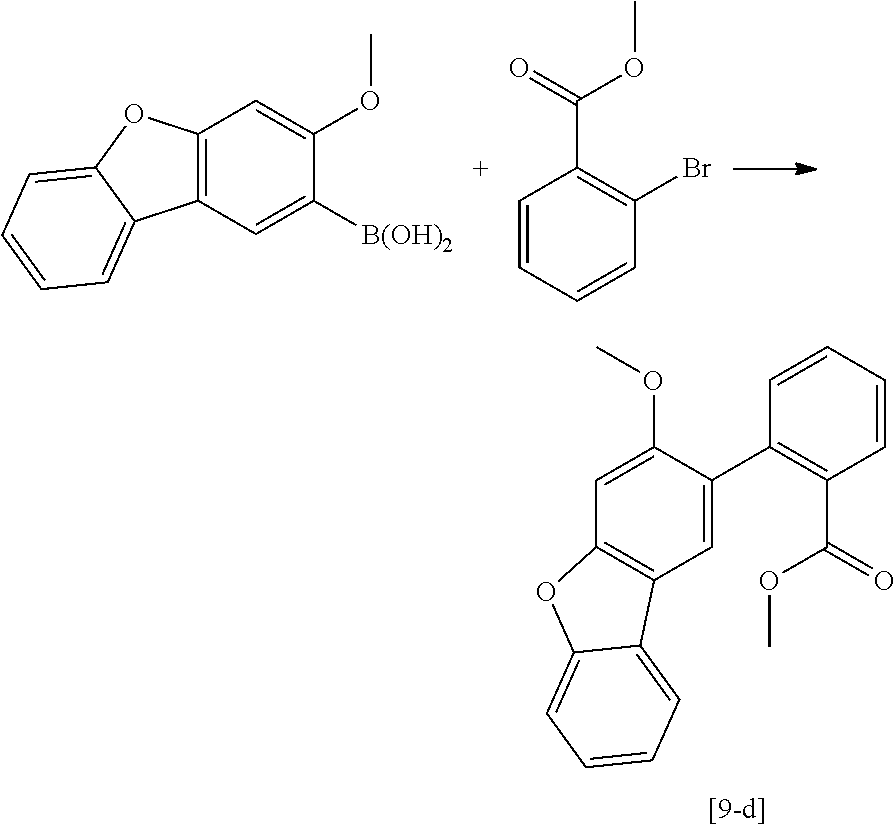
C12=C(C=C([B(OH)2])C(OC)=C1)C1=CC=CC=C1O2.C1=CC=CC(Br)=C1C(OC)=O.C12=C(C=C(C3=C(C(OC)=O)C=CC=C3)C(OC)=C1)C1=CC=CC=C1O2
